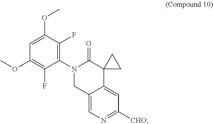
C1=C(OC)C(F)=C(N2CC3=CN=C([CHO])C=C3C3(C2=O)CC3)C(F)=C1OC
